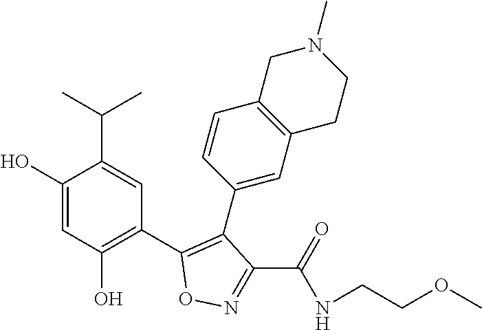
C1(O)=CC(O)=C(C2=C(C3=CC4=C(C=C3)CN(C)CC4)C(C(NCCOC)=O)=NO2)C=C1C(C)C
